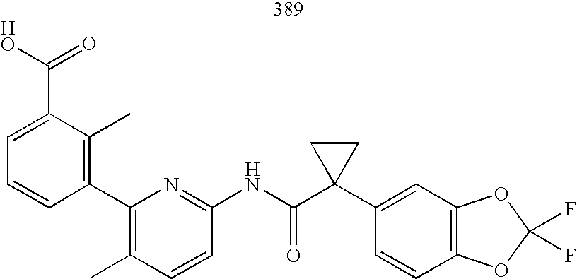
C1=C(C(O)=O)C(C)=C(C2=C(C)C=CC(NC(C3(C4=CC5=C(C=C4)OC(F)(F)O5)CC3)=O)=N2)C=C1
